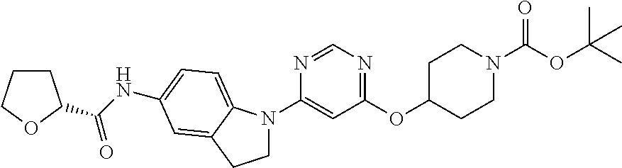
C1N(C2=CC(OC3CCN(C(=O)OC(C)(C)C)CC3)=NC=N2)C2=CC=C(NC(=O)C3CCCO3)C=C2C1
